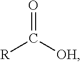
[R]C([OH])=O
